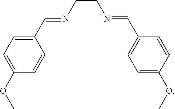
C1(C=NCCN=CC2=CC=C(OC)C=C2)=CC=C(OC)C=C1
